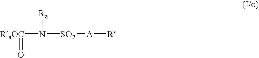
[RaOC](N([SO2][A][R])[Ra])=O
